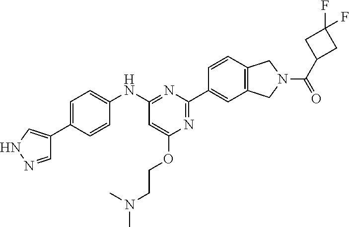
C1(NC2=CC=C(C3=CNN=C3)C=C2)=NC(C2=CC3=C(C=C2)CN(C(C2CC(F)(F)C2)=O)C3)=NC(OCCN(C)C)=C1
